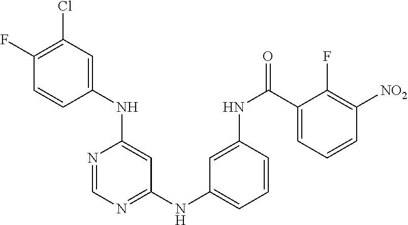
C1(F)=C(Cl)C=C(NC2=CC(NC3=CC=CC(NC(C4=CC=CC([NO2])=C4F)=O)=C3)=NC=N2)C=C1
